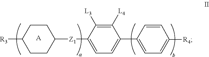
C1(C2=CC=C([Z1]C3CCC([R3])CC3)C([L3])=C2[L4])=CC=C([R4])C=C1.[A]
